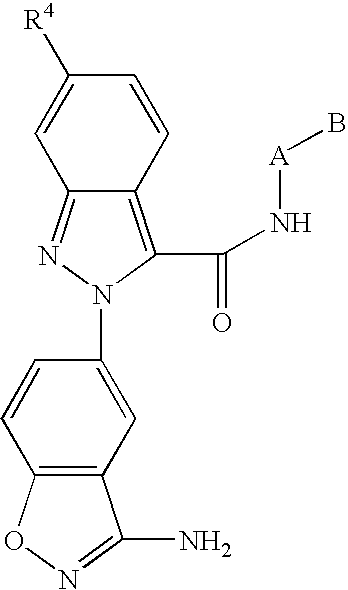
C12=C(C(N[A]B)=O)N(C3=CC4=C(C=C3)ON=C4N)N=C1C=C([R4])C=C2
